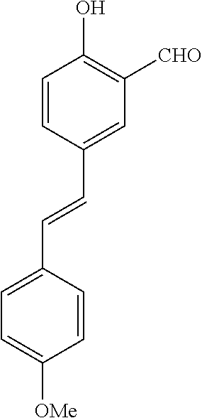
C1=CC(C=CC2=CC=C([OMe])C=C2)=CC([CHO])=C1O
